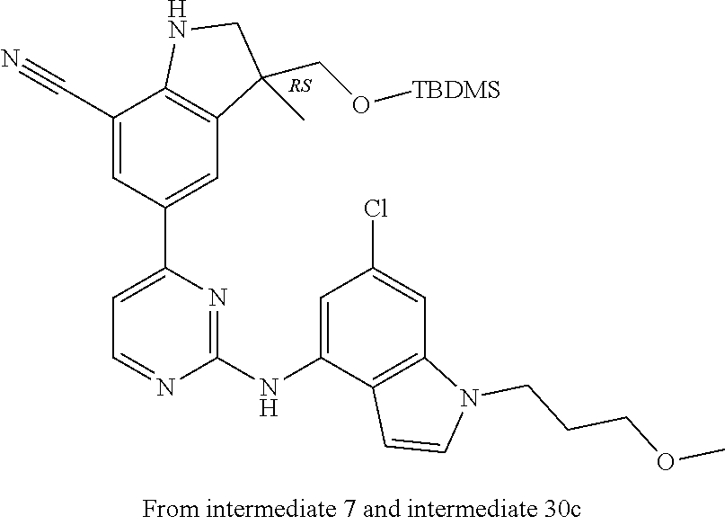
C1(C#N)=CC(C2=CC=NC(NC3=CC(Cl)=CC4=C3C=CN4CCCOC)=N2)=CC2=C1NCC2(CO[TBDMS])C
